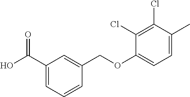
C1(C(O)=O)=CC=CC(COC2=CC=C(C)C(Cl)=C2Cl)=C1
